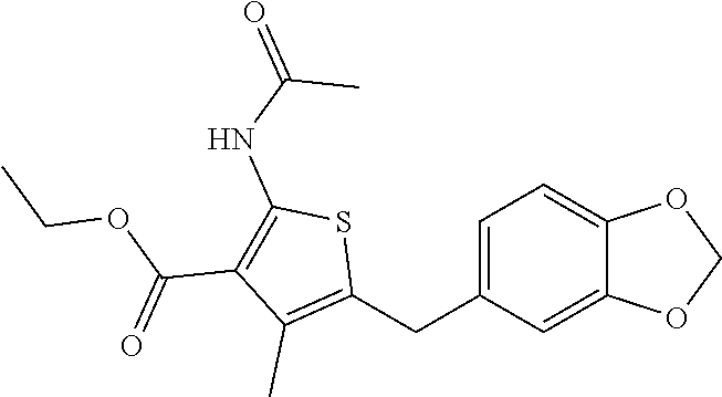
C1=C(CC2=C(C)C(C(OCC)=O)=C(NC(=O)C)S2)C=C2C(=C1)OCO2
